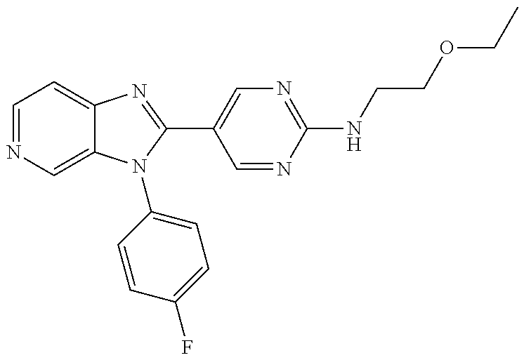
C12=CC=NC=C1N(C1=CC=C(F)C=C1)C(C1=CN=C(NCCOCC)N=C1)=N2
